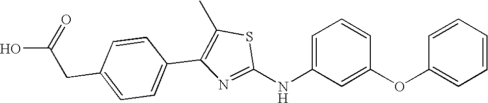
C1(CC(O)=O)=CC=C(C2=C(C)SC(NC3=CC=CC(OC4=CC=CC=C4)=C3)=N2)C=C1
